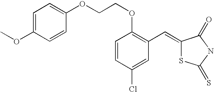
C1=C(OC)C=CC(OCCOC2=C(C=C3SC(=S)NC3=O)C=C(Cl)C=C2)=C1
